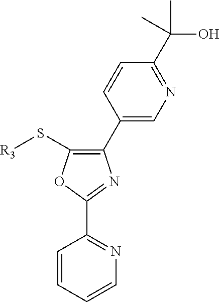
C1(C2=CN=C(C(O)(C)C)C=C2)=C(S[R3])OC(C2=NC=CC=C2)=N1
